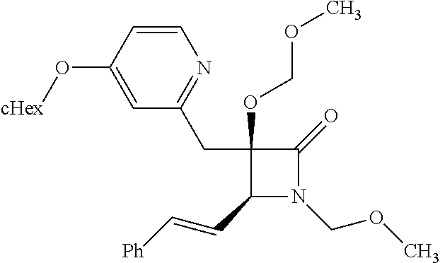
C1(C=C[Ph])N(COC)C(=O)C1(CC1=NC=CC(O[cHex])=C1)OCOC
